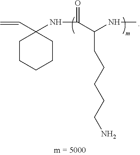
C=CC1(NC(C(NC)CCCCCN)=O)CCCCC1
